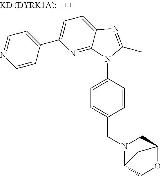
C1=NC=CC(C2=CC=C3C(=N2)N(C2=CC=C(CN4C5COC(C4)C5)C=C2)C(C)=N3)=C1
